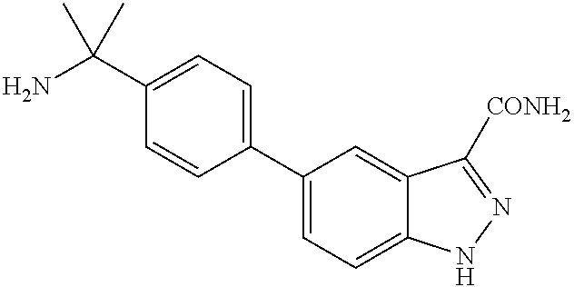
NC(C1=CC=C(C2=CC=C3C(=C2)C([CONH2])=NN3)C=C1)(C)C
